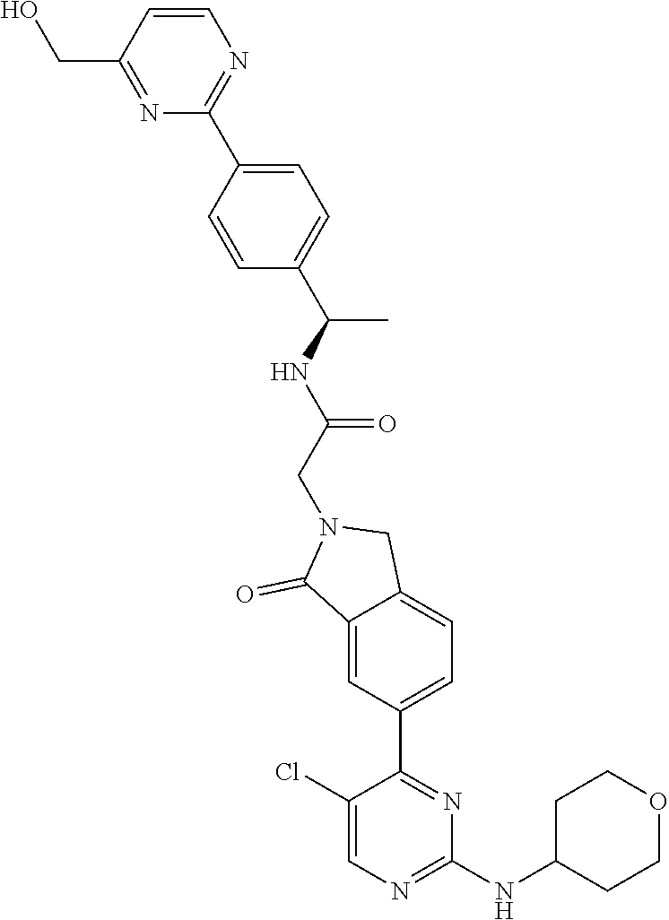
C1(NC2CCOCC2)=NC=C(Cl)C(C2=CC=C3C(=C2)C(=O)N(CC(NC(C)C2=CC=C(C4=NC=CC(CO)=N4)C=C2)=O)C3)=N1
